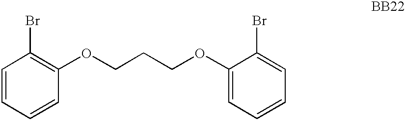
C1=CC=CC(OCCCOC2=CC=CC=C2Br)=C1Br
